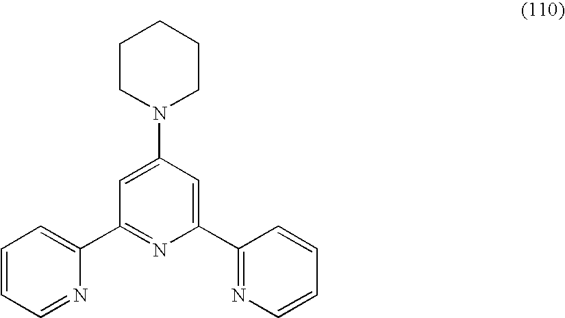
C1=C(N2CCCCC2)C=C(C2=NC=CC=C2)N=C1C1=CC=CC=N1
